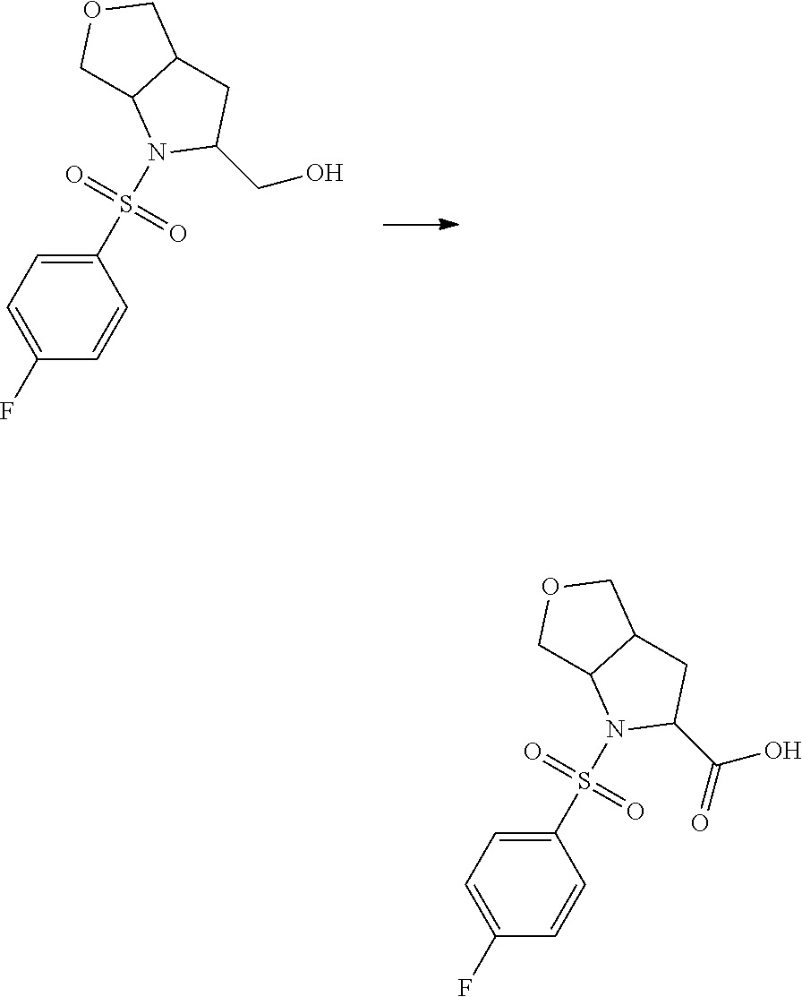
C1(S(N2C(CO)CC3C2COC3)(=O)=O)=CC=C(F)C=C1.C1(S(N2C(C(O)=O)CC3C2COC3)(=O)=O)=CC=C(F)C=C1
